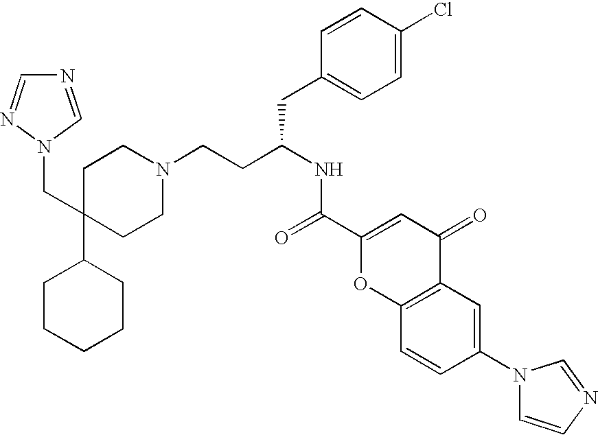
N1=CN(CC2(C3CCCCC3)CCN(CCC(NC(=O)C3=CC(=O)C4=C(O3)C=CC(N3C=CN=C3)=C4)CC3=CC=C(Cl)C=C3)CC2)N=C1
